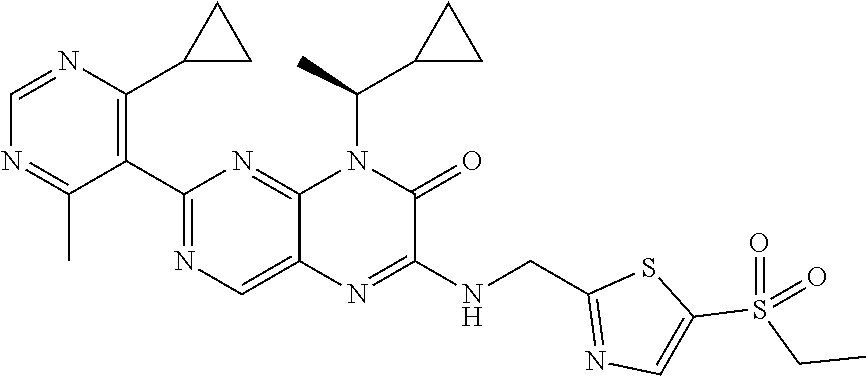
C1(C2=NC=C3C(=N2)N(C(C)C2CC2)C(=O)C(NCC2=NC=C(S(CC)(=O)=O)S2)=N3)=C(C2CC2)N=CN=C1C
